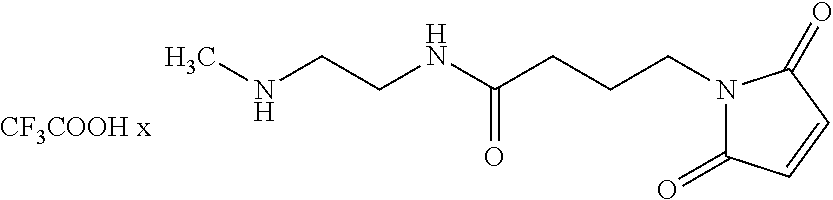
N1(CCCC(NCCNC)=O)C(=O)C=CC1=O
